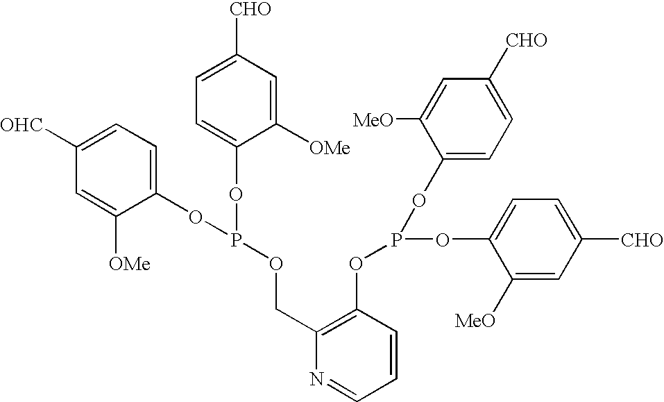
C1([OHC])=CC=C(OP(OC2=CC=C([CHO])C=C2[OMe])OCC2=C(OP(OC3=CC=C([CHO])C=C3[MeO])OC3=CC=C([CHO])C=C3[MeO])C=CC=N2)C([OMe])=C1
